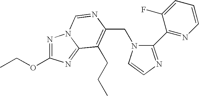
C(N1C(C2=NC=CC=C2F)=NC=C1)C1=C(CCC)C2=NC(OCC)=NN2C=N1
